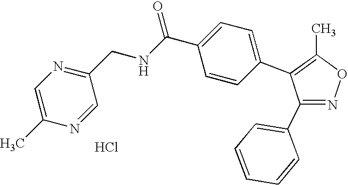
C1(C2=CC=CC=C2)=NOC(C)=C1C1=CC=C(C(NCC2=NC=C(C)N=C2)=O)C=C1.Cl
